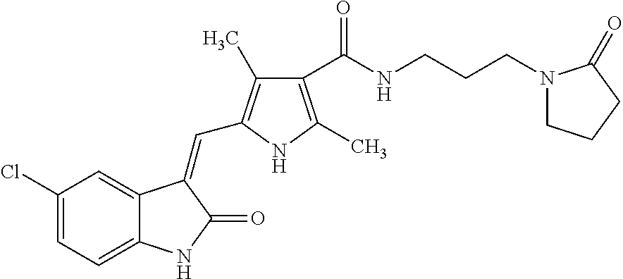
C1(Cl)=CC=C2C(=C1)C(=CC1=C(C)C(C(NCCCN3CCCC3=O)=O)=C(C)N1)C(=O)N2
